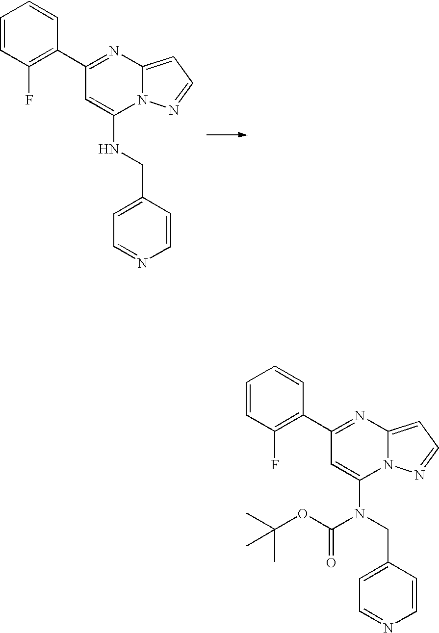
C1=C(NCC2=CC=NC=C2)N2C(=CC=N2)N=C1C1=C(F)C=CC=C1.C1=C(N(CC2=CC=NC=C2)C(OC(C)(C)C)=O)N2C(=CC=N2)N=C1C1=C(F)C=CC=C1
